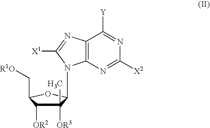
C1([OR3])(C)C([OR2])C(C[R1O])OC1N1C2=C(N=C1[X1])C([Y])=NC([X2])=N2
